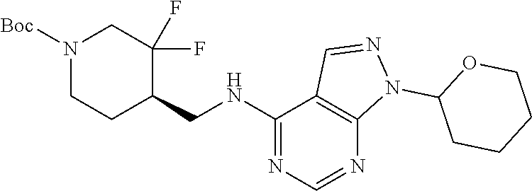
C1=NN(C2CCCCO2)C2=C1C(NCC1CCN([Boc])CC1(F)F)=NC=N2
